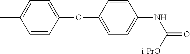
CC1=CC=C(OC2=CC=C(NC([i-PrO])=O)C=C2)C=C1
